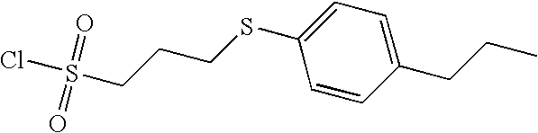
ClS(CCCSC1=CC=C(CCC)C=C1)(=O)=O
